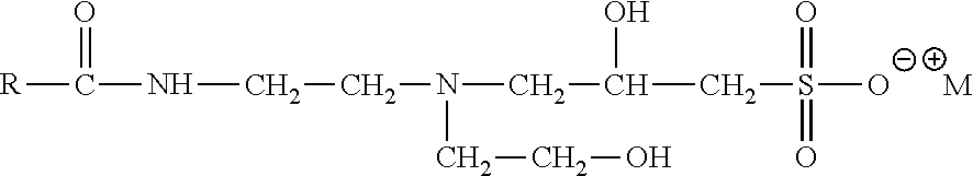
[R]C(=O)NCCN(CCO)CC(CS(=O)(=O)[O-])O.[M]
